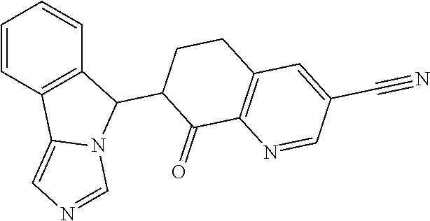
C1=CC2=C(C=C1)C(C1C(=O)C3=C(CC1)C=C(C#N)C=N3)N1C2=CN=C1
